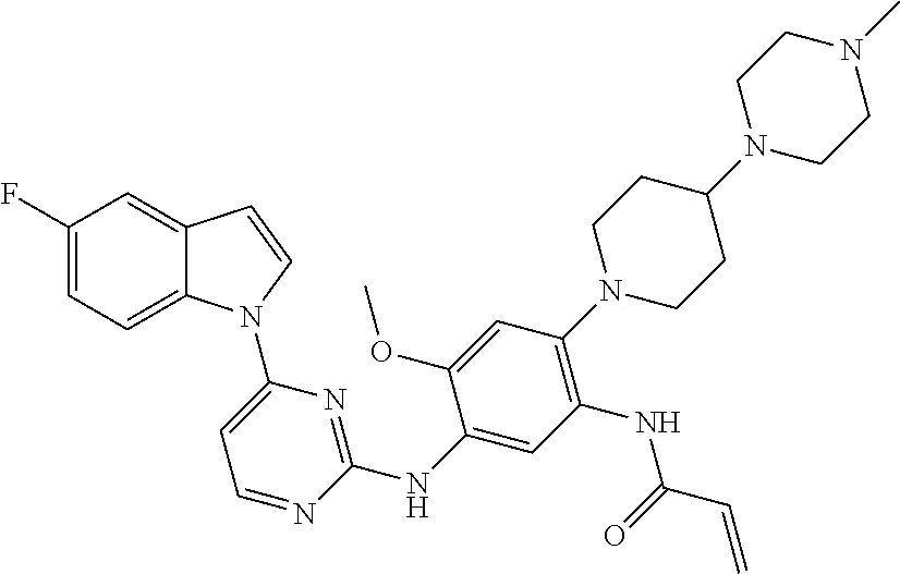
C1(NC2=NC(N3C4=CC=C(F)C=C4C=C3)=CC=N2)=CC(NC(C=C)=O)=C(N2CCC(N3CCN(C)CC3)CC2)C=C1OC
